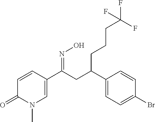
C1=CC(C(CC(C2=CC=C(Br)C=C2)CCCC(F)(F)F)=NO)=CN(C)C1=O
